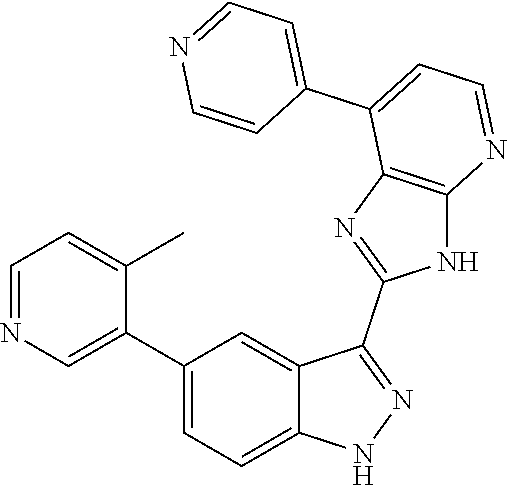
C1=NC=C(C2=CC=C3C(=C2)C(C2=NC4=C(N2)N=CC=C4C2=CC=NC=C2)=NN3)C(C)=C1
